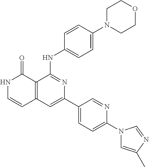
C12=C(C=C(C3=CC=C(N4C=C(C)N=C4)N=C3)N=C1NC1=CC=C(N3CCOCC3)C=C1)C=CNC2=O
